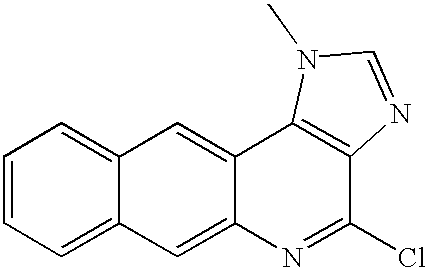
C1=CC=C2C(=C1)C=C1C(=C2)N=C(Cl)C2=C1N(C)C=N2
